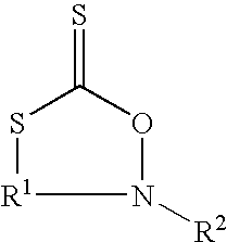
[R1]1SC(=S)ON1[R2]
